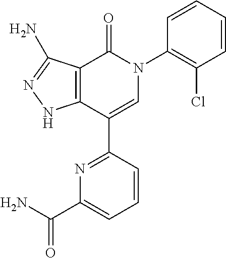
C1=CC=CC(N2C(=O)C3=C(C(C4=NC(C(N)=O)=CC=C4)=C2)NN=C3N)=C1Cl
